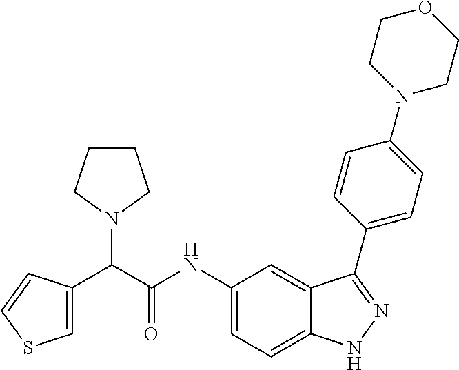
C1(NC(C(C2=CSC=C2)N2CCCC2)=O)=CC=C2C(=C1)C(C1=CC=C(N3CCOCC3)C=C1)=NN2
